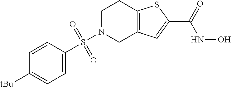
C1=C(S(N2CC3=C(CC2)SC(C(=O)NO)=C3)(=O)=O)C=CC([tBu])=C1
